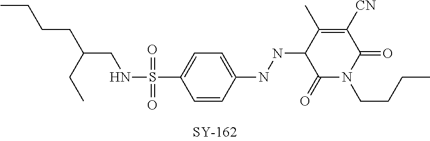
C1=C(S(NCC(CCCC)CC)(=O)=O)C=CC(NNC2C(=O)N(CCCC)C(=O)C([CN])=C2C)=C1
